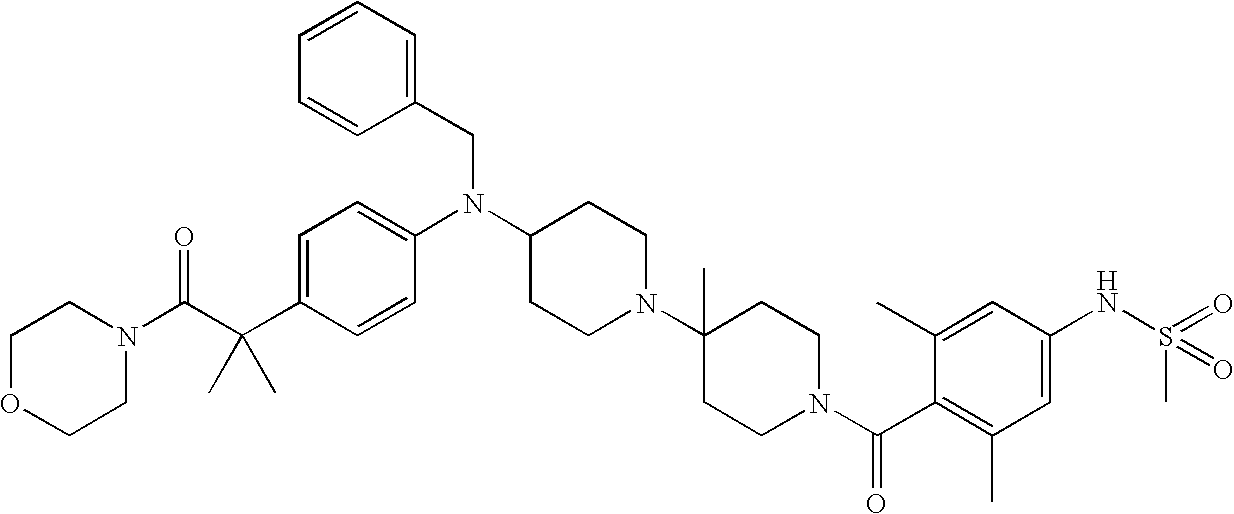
C(C1=CC=C(N(C2CCN(C3(C)CCN(C(C4=C(C)C=C(NS(C)(=O)=O)C=C4C)=O)CC3)CC2)CC2=CC=CC=C2)C=C1)(C(N1CCOCC1)=O)(C)C
